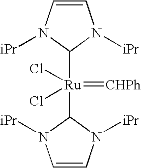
C1=CN([iPr])C([Ru](Cl)(Cl)(=[CHPh])C2N([iPr])C=CN2[iPr])N1[iPr]
